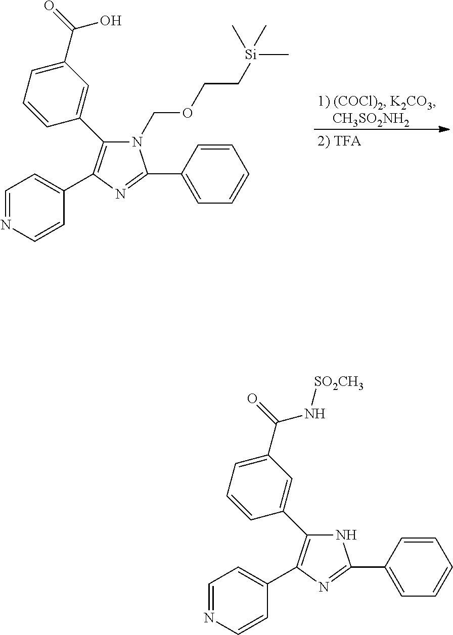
N1(COCC[Si](C)(C)C)C(C2=CC=CC=C2)=NC(C2=CC=NC=C2)=C1C1=CC(C(O)=O)=CC=C1.N1C(C2=CC=CC=C2)=NC(C2=CC=NC=C2)=C1C1=CC(C(N[SO2CH3])=O)=CC=C1
